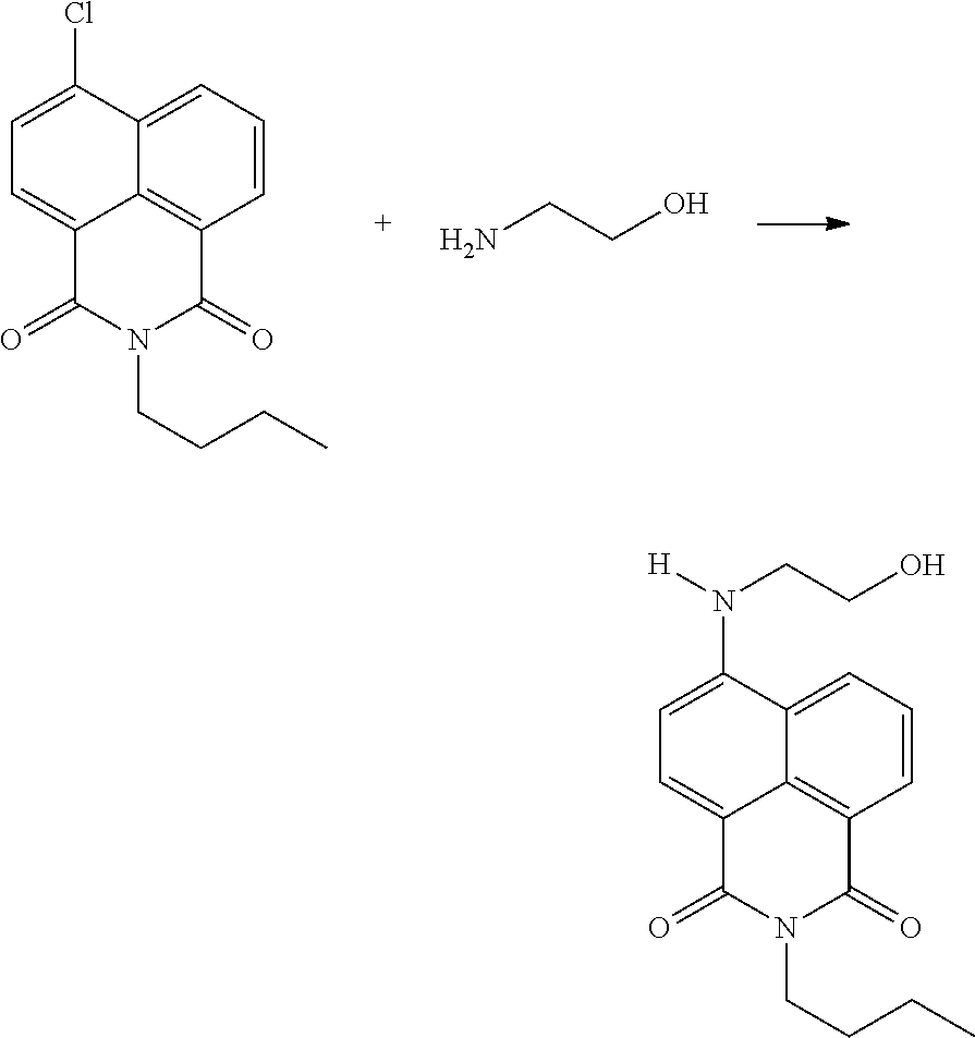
N(C1=CC=C2C3=C(C=CC=C31)C(=O)N(CCCC)C2=O)([H])CCO.ClC1=CC=C2C3=C(C=CC=C31)C(=O)N(CCCC)C2=O.NCCO
